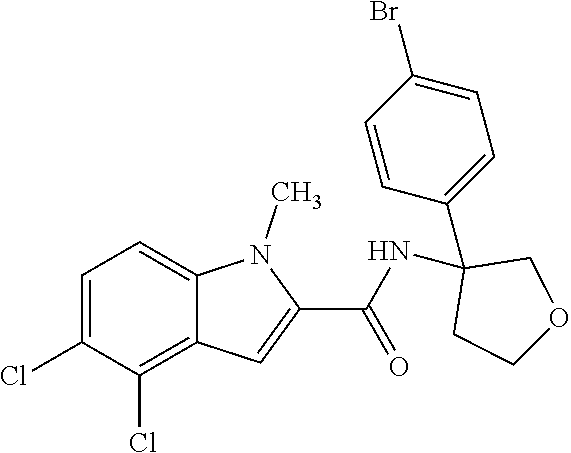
C1=C(Cl)C(Cl)=C2C(=C1)N(C)C(C(NC1(C3=CC=C(Br)C=C3)CCOC1)=O)=C2
